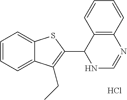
C1=CC=C2C(=C1)SC(C1NC=NC3=C1C=CC=C3)=C2CC.Cl
